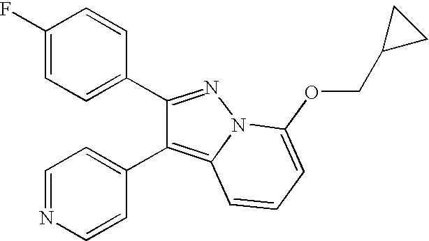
C1(F)=CC=C(C2=NN3C(=C2C2=CC=NC=C2)C=CC=C3OCC2CC2)C=C1
